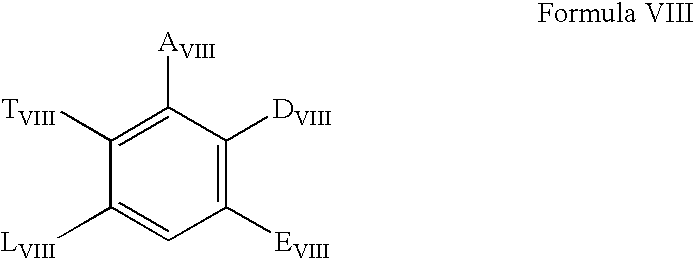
C1([TVIII])=C([AVIII])C([DVIII])=C([EVIII])C=C1[LVIII]
